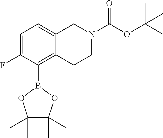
C1=C(F)C(B2OC(C)(C)C(C)(C)O2)=C2C(=C1)CN(C(=O)OC(C)(C)C)CC2
